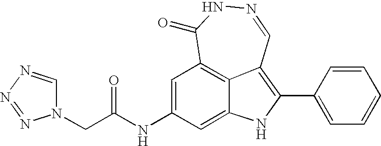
N1=CC2=C(C3=CC=CC=C3)NC3=CC(NC(CN4C=NN=N4)=O)=CC(=C23)C(=O)N1
